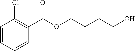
C1=CC=CC(C(OCCCCO)=O)=C1Cl
